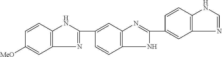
C1=C([MeO])C=CC2=C1N=C(C1=CC3=C(C=C1)NC(C1=CC4=C(C=C1)NC=N4)=N3)N2
